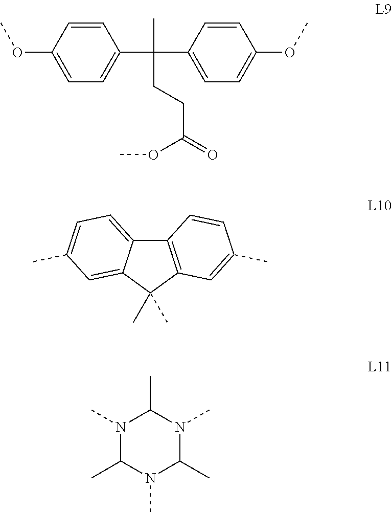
C1(OC)=CC=C(C(C2=CC=C(OC)C=C2)(C)CCC(=O)OC)C=C1.C12=CC=C(C)C=C1C(C)(C)C1=C2C=CC(C)=C1.N1(C)C(C)N(C)C(C)N(C)C1C
